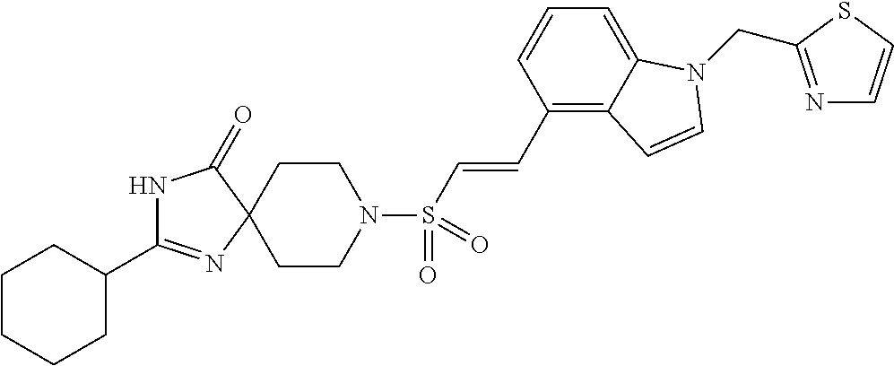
C1CN(S(C=CC2=C3C(=CC=C2)N(CC2=NC=CS2)C=C3)(=O)=O)CCC12N=C(C1CCCCC1)NC2=O
